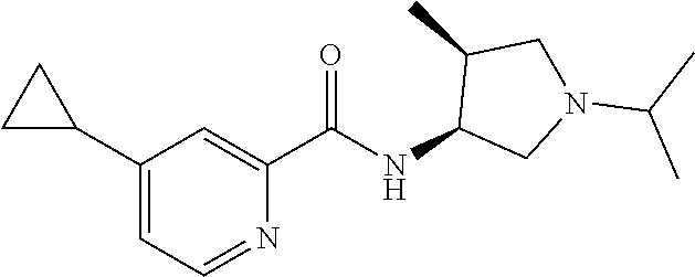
C1(C(NC2CN(C(C)C)CC2C)=O)=CC(C2CC2)=CC=N1
